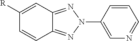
C1=CC2=NN(C3=CN=CC=C3)N=C2C=C1[R]
